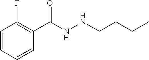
C1=CC(F)=C(C(NNCCCC)=O)C=C1
